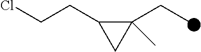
C1(CC)(C)C(CCCl)C1
